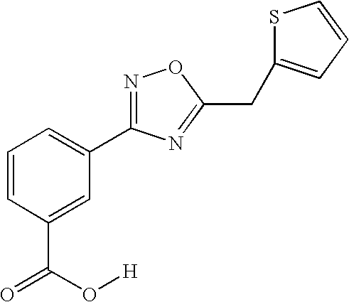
C1=CC(C(=O)O[H])=CC(C2=NOC(CC3=CC=CS3)=N2)=C1
